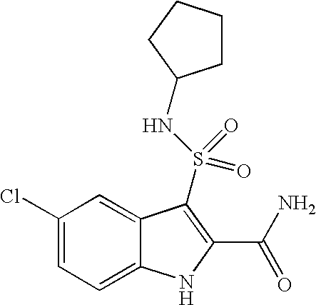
C1(Cl)=CC=C2C(=C1)C(S(NC1CCCC1)(=O)=O)=C(C(N)=O)N2
